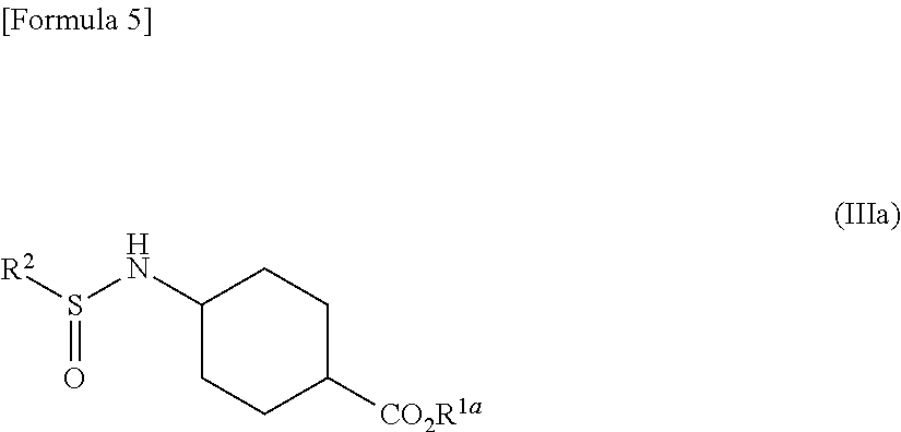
[R2]S(NC1CCC([CO2R1a])CC1)=O
